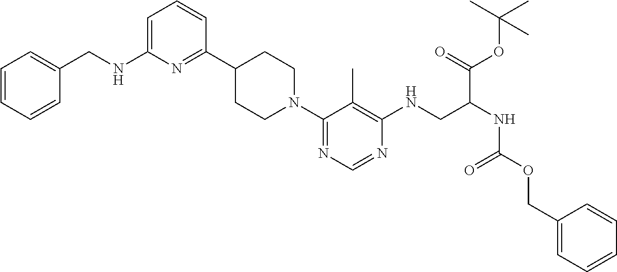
C1CN(C2=NC=NC(NCC(NC(OCC3=CC=CC=C3)=O)C(=O)OC(C)(C)C)=C2C)CCC1C1=NC(NCC2=CC=CC=C2)=CC=C1
